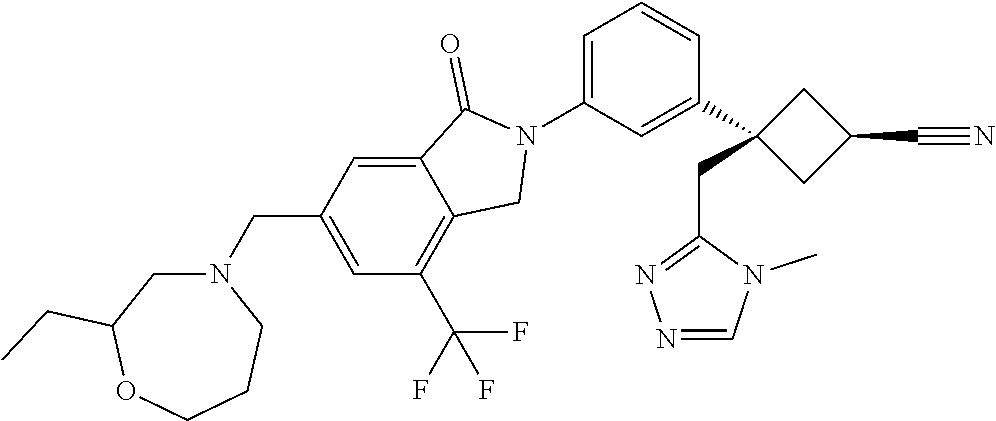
N1(C2=CC=CC(C3(CC4=NN=CN4C)CC(C#N)C3)=C2)C(=O)C2=CC(CN3CC(CC)OCCC3)=CC(C(F)(F)F)=C2C1
